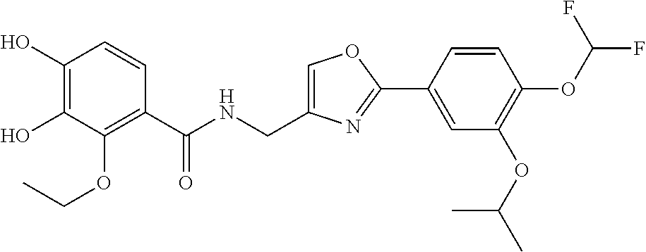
C1(O)=C(O)C(OCC)=C(C(NCC2=COC(C3=CC(OC(C)C)=C(OC(F)F)C=C3)=N2)=O)C=C1
